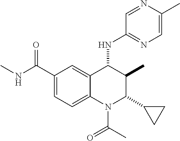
C1(C(NC)=O)=CC=C2C(=C1)C(NC1=NC=C(C)N=C1)C(C)C(C1CC1)N2C(C)=O
